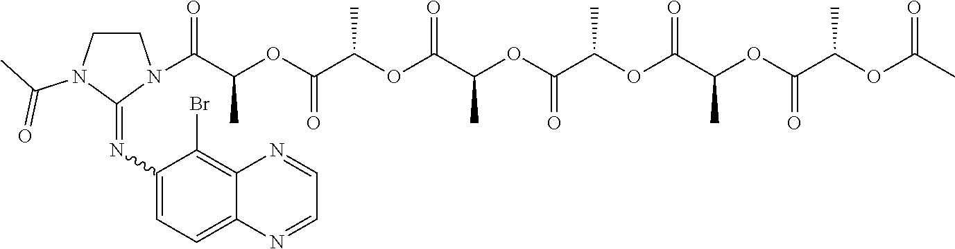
C1CN(C(=O)C)C(=NC2=CC=C3C(=C2Br)N=CC=N3)N1C(C(OC(C(OC(C(OC(C(OC(C(OC(C(OC(C)=O)C)=O)C)=O)C)=O)C)=O)C)=O)C)=O
